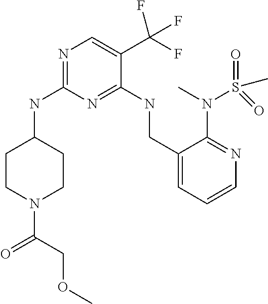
N1=C(NC2CCN(C(COC)=O)CC2)N=C(NCC2=CC=CN=C2N(C)S(=O)(C)=O)C(C(F)(F)F)=C1
